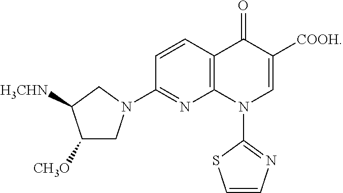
C1([CH3O])CN(C2=NC3=C(C=C2)C(=O)C([COOH])=CN3C2=NC=CS2)CC1[H3CHN]
